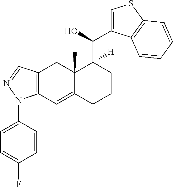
C12=C(C=C3C(C)(C1)C(C(O)C1=CSC4=C1C=CC=C4)([H])CCC3)N(C1=CC=C(F)C=C1)N=C2
